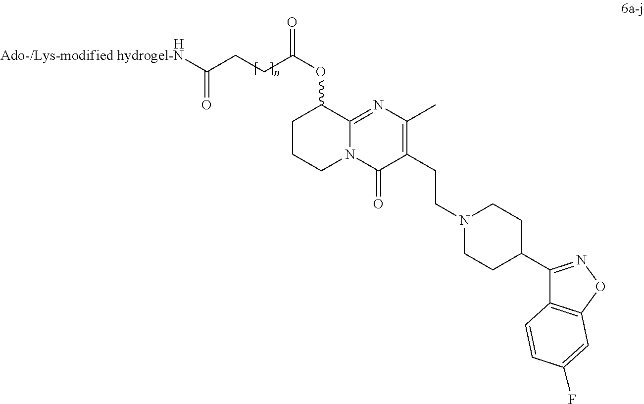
C1CCN2C(=NC(C)=C(CCN3CCC(C4=NOC5=C4C=CC(F)=C5)CC3)C2=O)C1OC(CCC([Ado-/Lys-modified hydrogel-N])=O)=O.[H]
